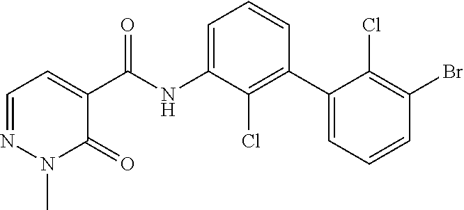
N1(C)N=CC=C(C(NC2=CC=CC(C3=CC=CC(Br)=C3Cl)=C2Cl)=O)C1=O
